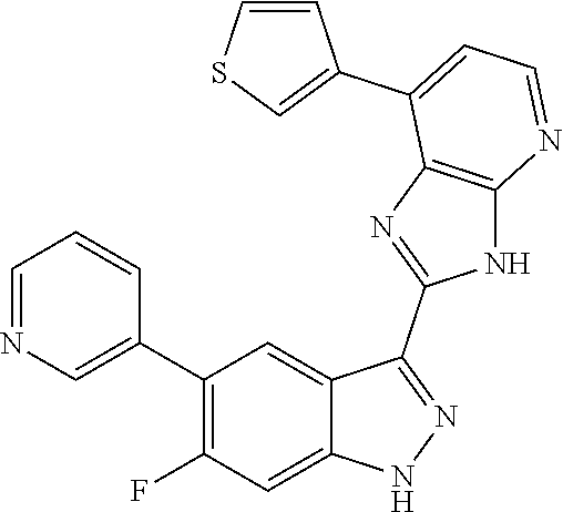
C1=NC=C(C2=C(F)C=C3C(=C2)C(C2=NC4=C(N2)N=CC=C4C2=CSC=C2)=NN3)C=C1
